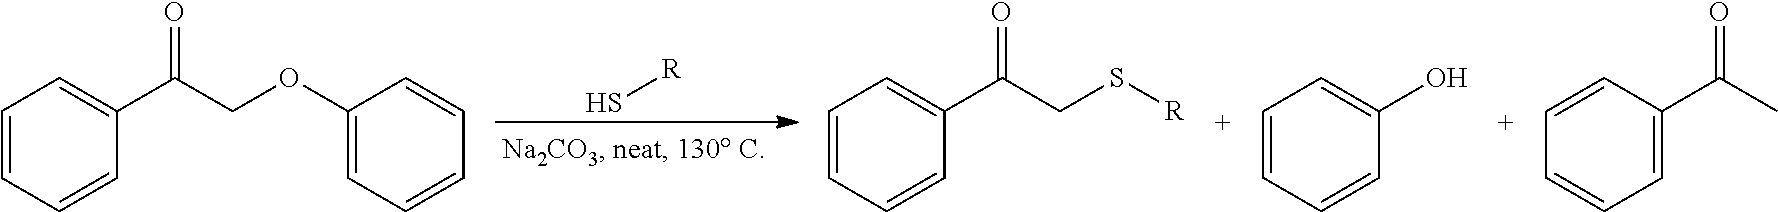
S[R].C1=CC=CC(O)=C1.C1=CC(C(C)=O)=CC=C1.C1=CC=CC(C(COC2=CC=CC=C2)=O)=C1.C1=CC=CC(C(CS[R])=O)=C1
